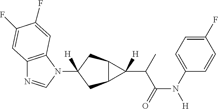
C12=C(N(C3([H])CC4C(C3)C4(C(C(N([H])C3=CC=C(F)C=C3)=O)C)[H])C=N1)C=C(F)C(F)=C2
